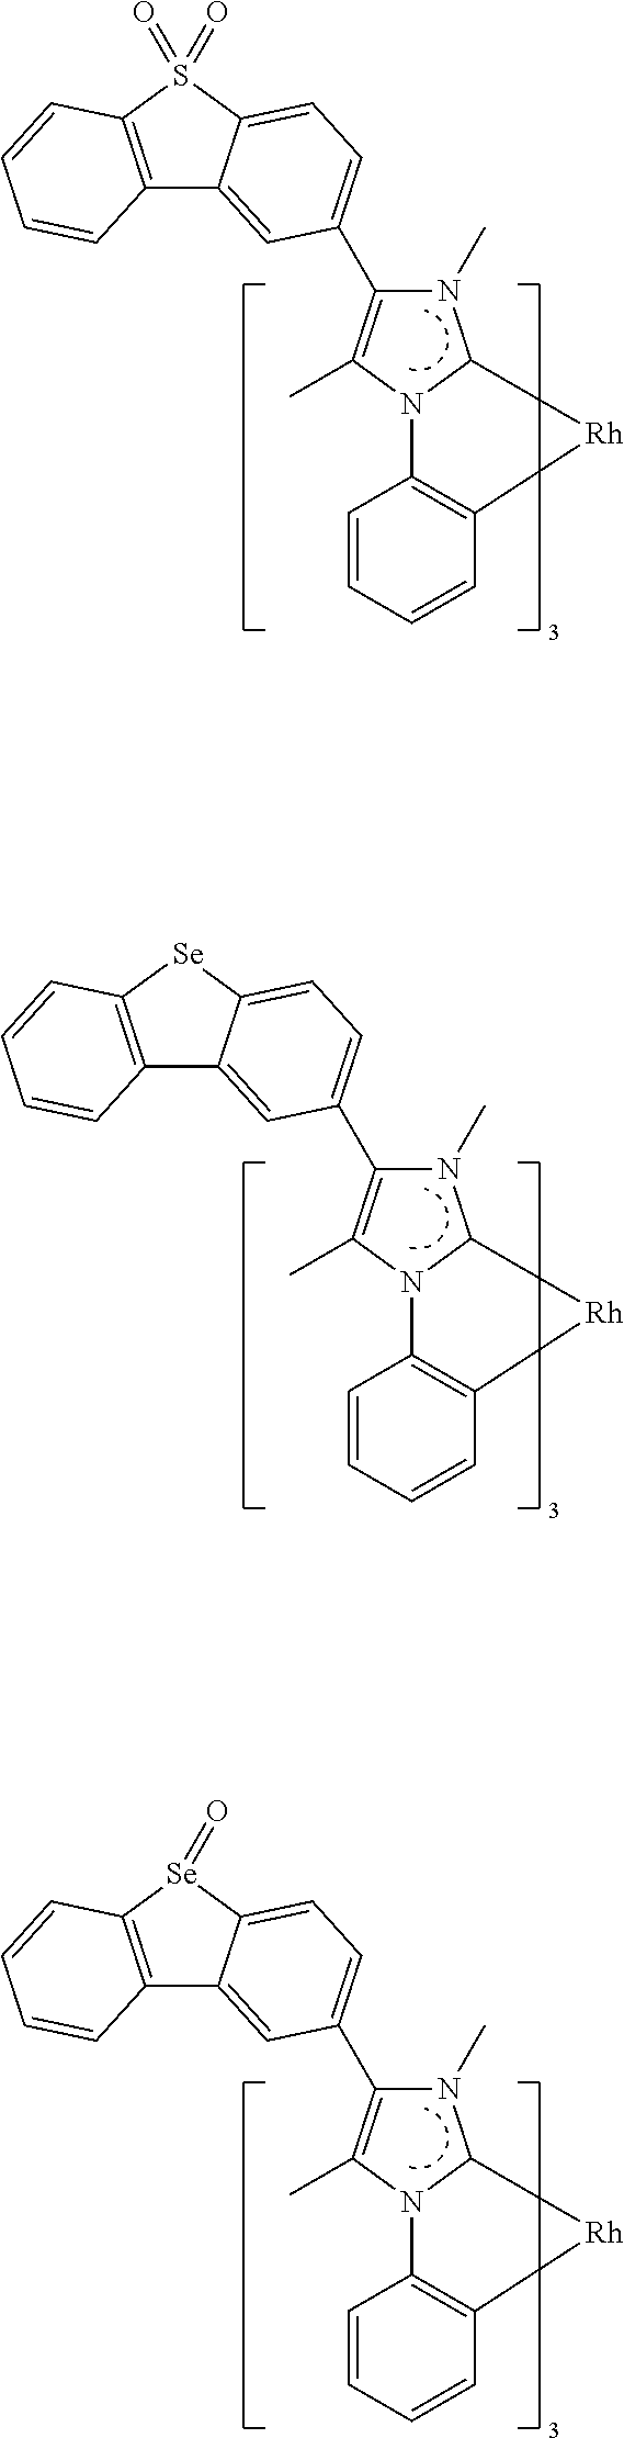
C12=C(S(=O)(=O)C3=CC=C(C4=C(C)N5C(N4C)C[Rh]C4=C5C=CC=C4)C=C13)C=CC=C2.C12=C([Se]C3=CC=C(C4=C(C)N5C(N4C)C[Rh]C4=C5C=CC=C4)C=C13)C=CC=C2.C12=C([Se](=O)C3=CC=C(C4=C(C)N5C(N4C)C[Rh]C4=C5C=CC=C4)C=C13)C=CC=C2
